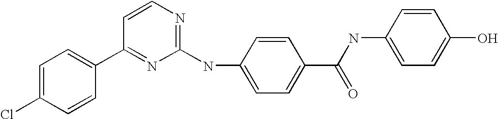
C1=C(Cl)C=CC(C2=NC(NC3=CC=C(C(NC4=CC=C(O)C=C4)=O)C=C3)=NC=C2)=C1
